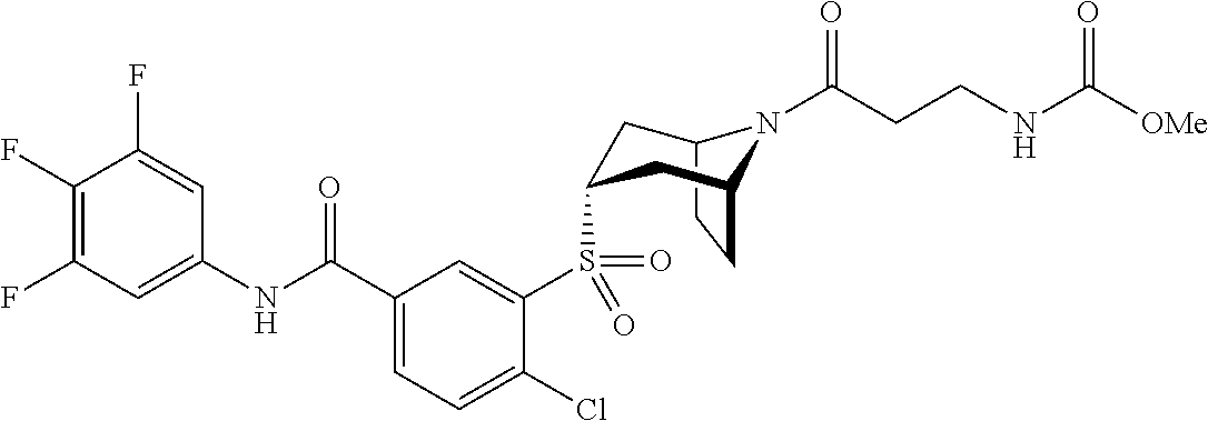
C1(F)=C(F)C=C(NC(C2=CC=C(Cl)C(S(=O)(=O)C3CC4N(C(CCNC([OMe])=O)=O)C(CC4)C3)=C2)=O)C=C1F
